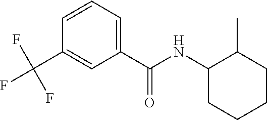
C1=C(C(F)(F)F)C=CC=C1C(=O)NC1CCCCC1C
